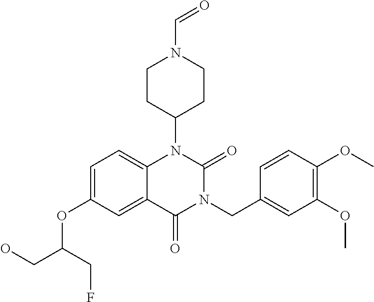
C1=C(OC(CO)CF)C=C2C(=C1)N(C1CCN(C=O)CC1)C(=O)N(CC1=CC(OC)=C(OC)C=C1)C2=O
